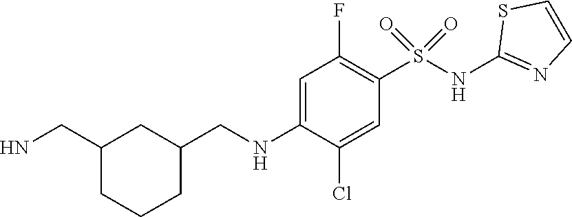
C1=C(NCC2CC(CN)CCC2)C(Cl)=CC(S(NC2=NC=CS2)(=O)=O)=C1F
